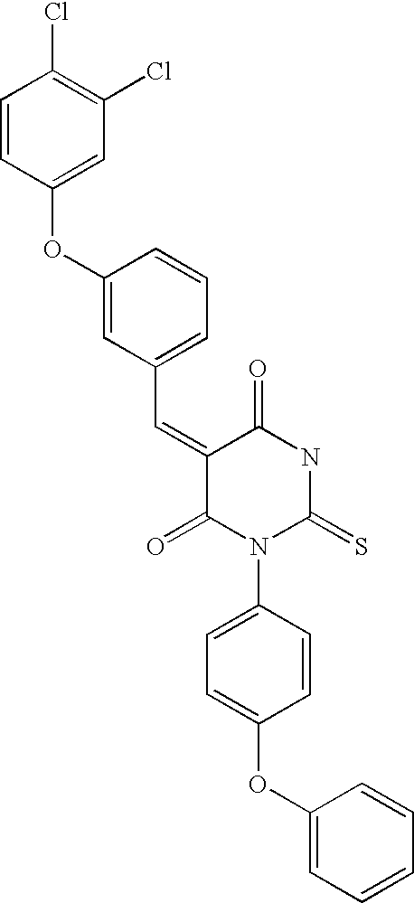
C(=C1C(=O)NC(=S)N(C2=CC=C(OC3=CC=CC=C3)C=C2)C1=O)C1=CC=CC(OC2=CC(Cl)=C(Cl)C=C2)=C1
